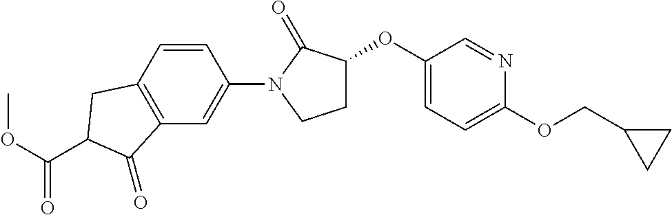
C1=CC2=C(C=C1N1C(=O)C(OC3=CC=C(OCC4CC4)N=C3)CC1)C(=O)C(C(OC)=O)C2
